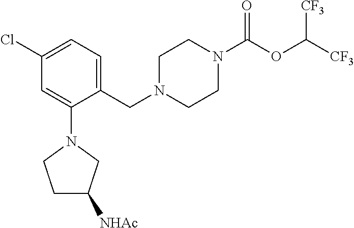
C1(CN2CCN(C(=O)OC([CF3])[CF3])CC2)=CC=C(Cl)C=C1N1CCC([NHAc])C1
